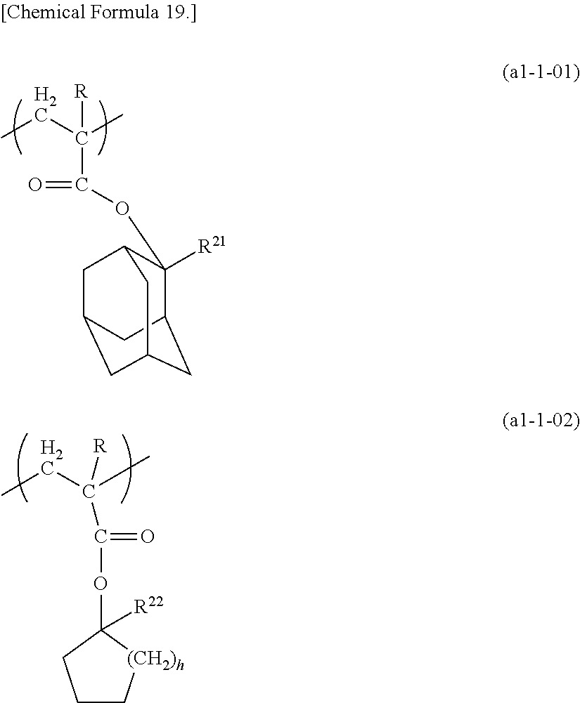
CCC(C)(C(OC1([R21])C2CC3CC(CC1C3)C2)=O)[R].CCC(C(OC1([R22])CCC[(CH2)h]1)=O)([R])C
